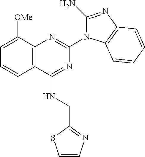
C12=C(C([OMe])=CC=C1)N=C(N1C(N)=NC3=C1C=CC=C3)N=C2NCC1=NC=CS1
